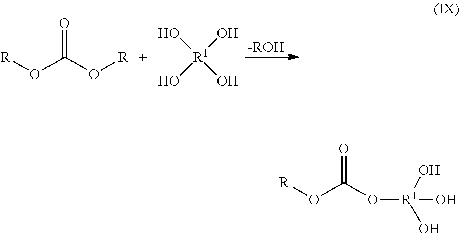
[R]OC(O[R])=O.O[R1](O)(O)O.[-ROH].[R]OC(O[R1](O)(O)O)=O
